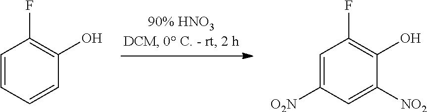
C1=CC=CC(O)=C1F.C1=C([O2N])C=C([NO2])C(O)=C1F
